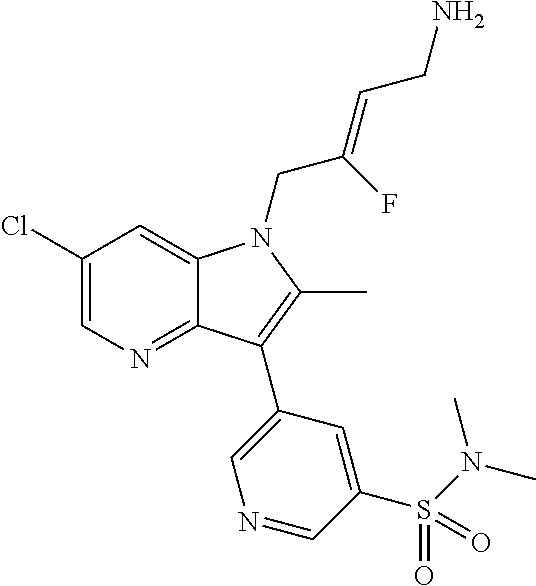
C1(Cl)=CN=C2C(=C1)N(CC(=CCN)F)C(C)=C2C1=CN=CC(S(N(C)C)(=O)=O)=C1
